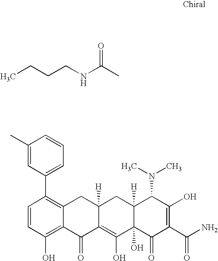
CCCCNC(C)=O.C1=CC(O)=C2C(=C1C1=CC=CC(C)=C1)CC1([H])C(=C(O)C3(O)C([H])(C1)C(N(C)C)C(O)=C(C(N)=O)C3=O)C2=O
